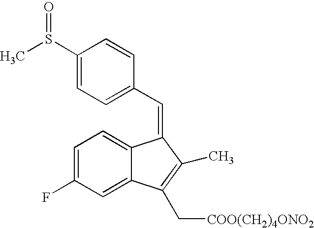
C1=C(F)C=C2C(=C1)C(=CC1=CC=C(S(C)=O)C=C1)C(C)=C2C[COO(CH2)4ONO2]
